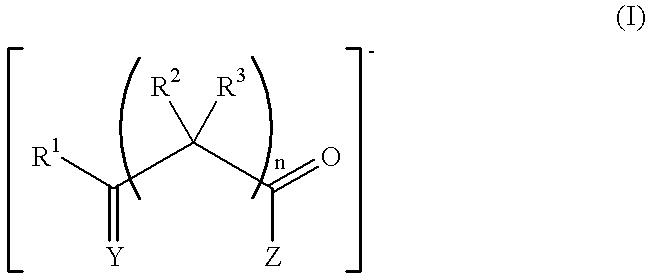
[R1]C(=[Y])C([R3])([R2])C(=O)[Z]
